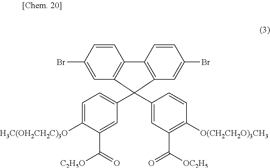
C1=CC(Br)=CC2=C1C1=C(C=C(Br)C=C1)C2(C1=CC=C([H3C(OH2CH2C)3O])C(C(=O)[C2H5O])=C1)C1=CC(C([OC2H5])=O)=C([O(CH2CH2O)3CH3])C=C1
